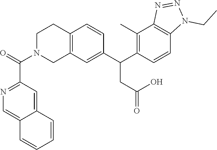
C12=C(C=C(C(C3=C(C)C4=C(C=C3)N(CC)N=N4)CC(=O)O)C=C1)CN(C(C1=NC=C3C(=C1)C=CC=C3)=O)CC2
